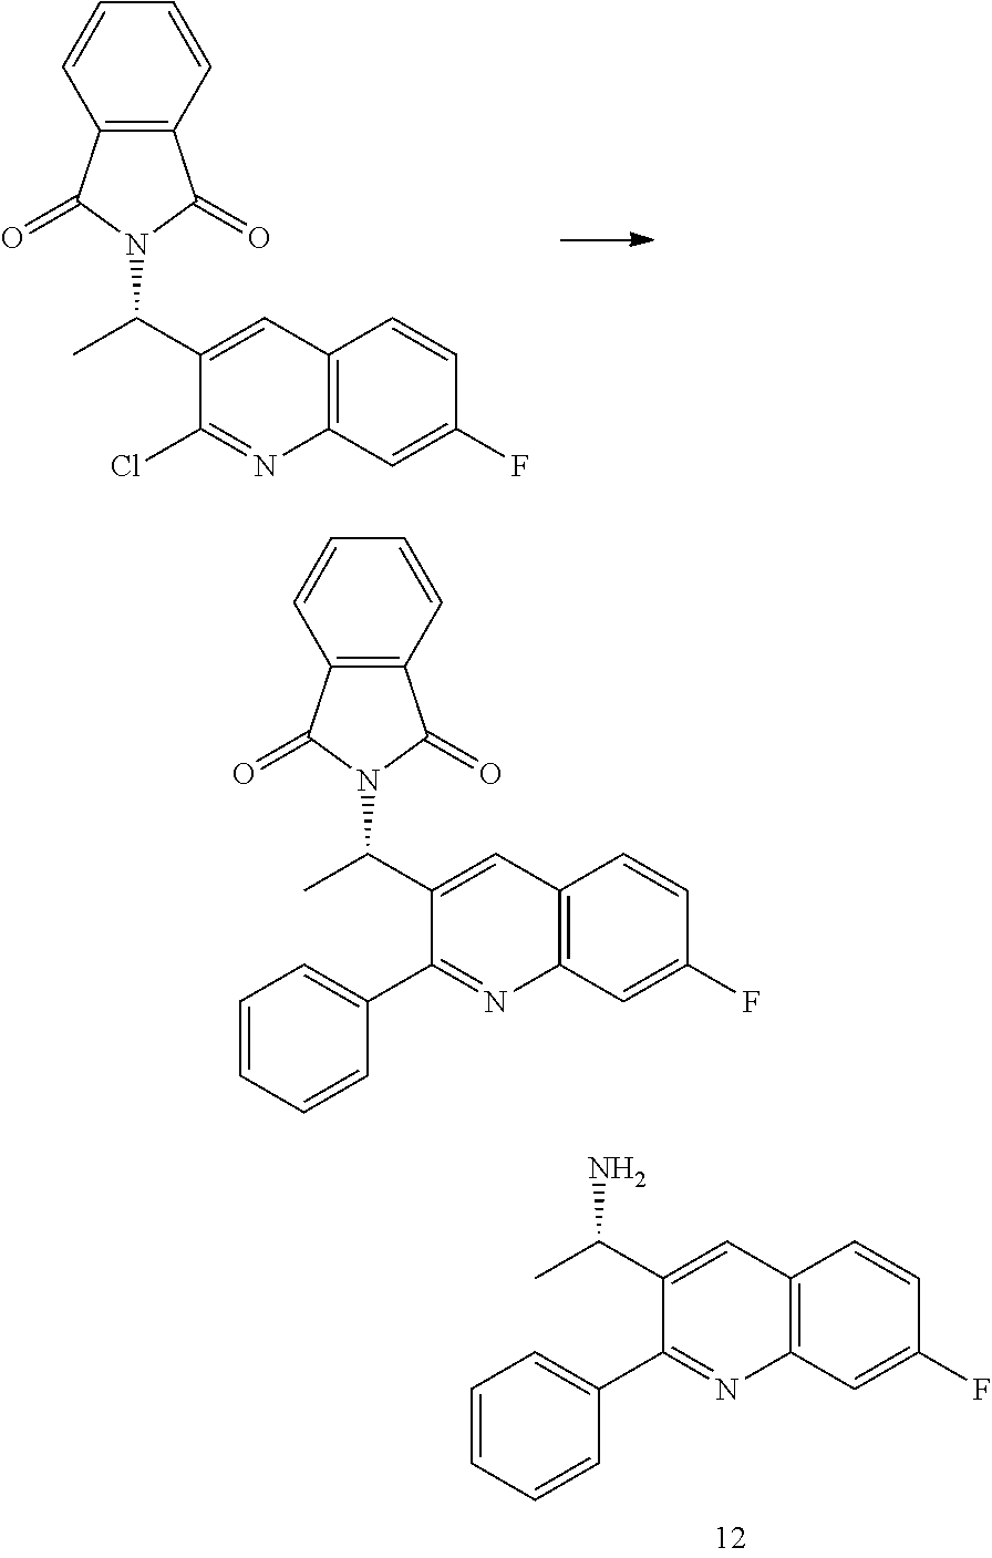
ClC1=NC2=C(C=C1C(C)N1C(=O)C3=C(C=CC=C3)C1=O)C=CC(F)=C2.C1=CC=CC=C1C1=NC2=C(C=C1C(C)N)C=CC(F)=C2.C1=CC=CC=C1C1=NC2=C(C=C1C(C)N1C(=O)C3=C(C=CC=C3)C1=O)C=CC(F)=C2
